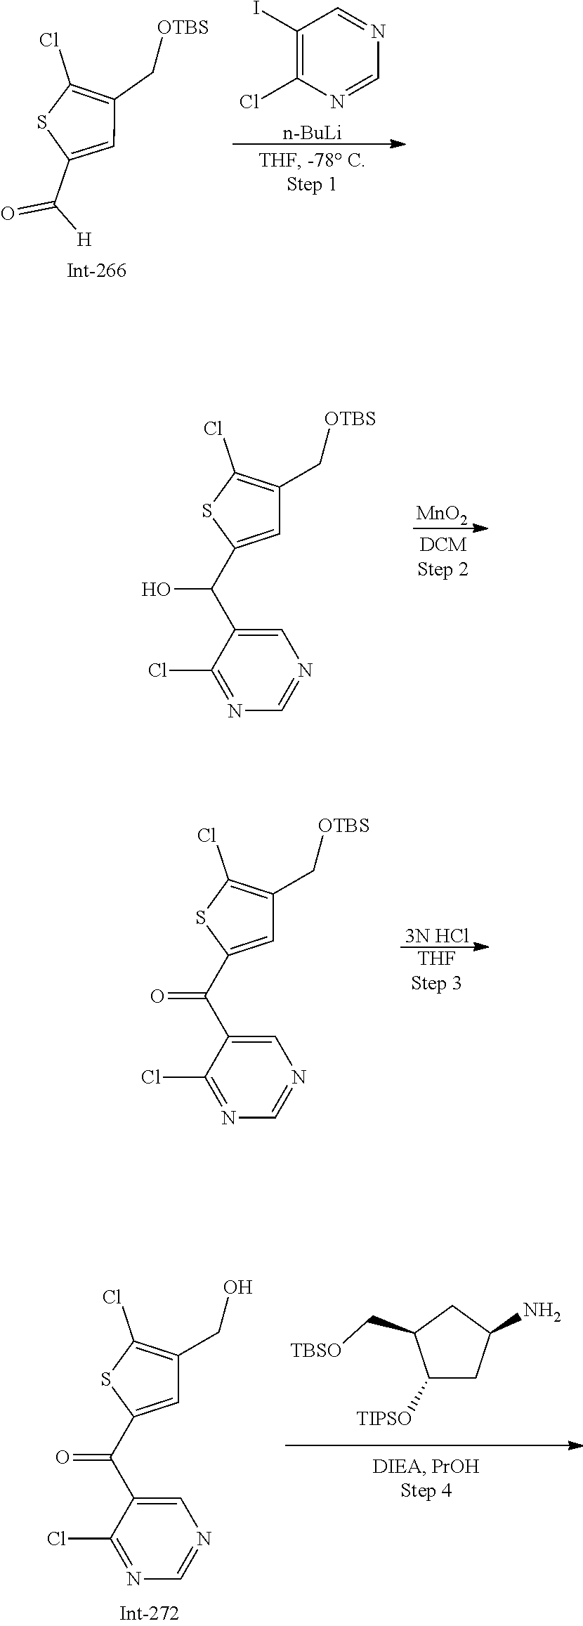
[MnO2].C1=C(C(C2=CC(C[OTBS])=C(Cl)S2)O)C(Cl)=NC=N1.[3N HCl].[THFStep 3].C1=C(C(C2=CC(C[OTBS])=C(Cl)S2)=O)C(Cl)=NC=N1.C1(I)=C(Cl)N=CN=C1.[n-BuLi].C1=C(C([H])=O)SC(Cl)=C1C[OTBS].C1=C(C(C2=CC(CO)=C(Cl)S2)=O)C(Cl)=NC=N1.C1([TIPSO])CC(N)CC1C[TBSO]
